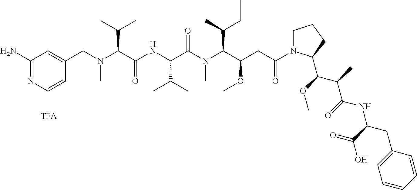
C1(N)=NC=CC(CN(C(C(NC(C(N(C(C(CC(N2CCCC2C(OC)C(C)C(=O)NC(CC2=CC=CC=C2)C(=O)O)=O)OC)C(C)CC)C)=O)C(C)C)=O)C(C)C)C)=C1
